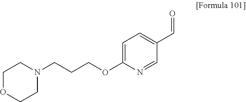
C1OCCN(CCCOC2=CC=C(C=O)C=N2)C1
